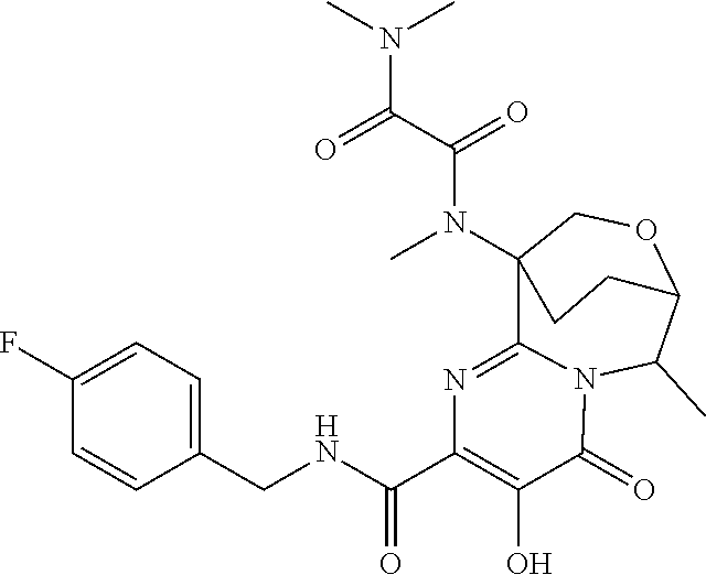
N1=C2C3(N(C)C(=O)C(=O)N(C)C)COC(C(C)N2C(=O)C(O)=C1C(NCC1=CC=C(F)C=C1)=O)CC3
